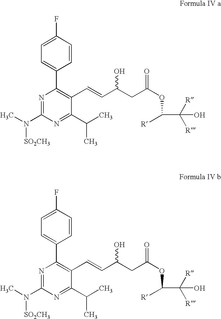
N1=C(N(C)[SO2CH3])N=C(C(C)C)C(C=CC(CC(OC(C([R])([R])O)[R])=O)O)=C1C1=CC=C(F)C=C1.N1=C(N(C)[SO2CH3])N=C(C(C)C)C(C=CC(CC(OC(C([R])([R])O)[R])=O)O)=C1C1=CC=C(F)C=C1
